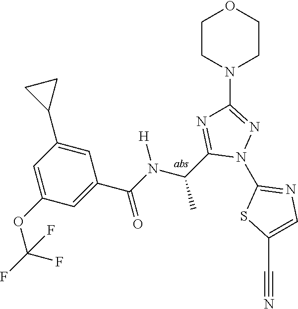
C1(N2N=C(N3CCOCC3)N=C2C(C)N([H])C(=O)C2=CC(OC(F)(F)F)=CC(C3CC3)=C2)=NC=C(C#N)S1
